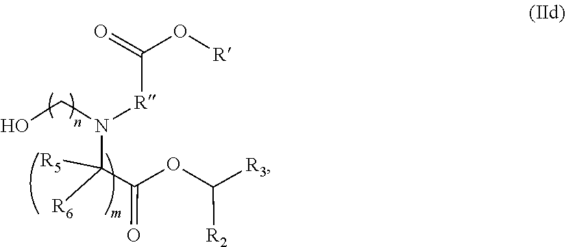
C(=O)(C([R6])([R5])N([R]C(=O)O[R])CCCO)OC([R2])[R3]
